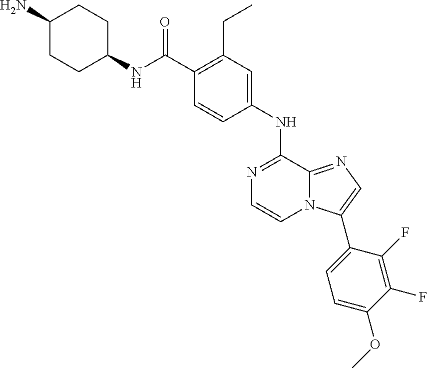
N1=C(NC2=CC(CC)=C(C(NC3CCC(N)CC3)=O)C=C2)C2=NC=C(C3=CC=C(OC)C(F)=C3F)N2C=C1
